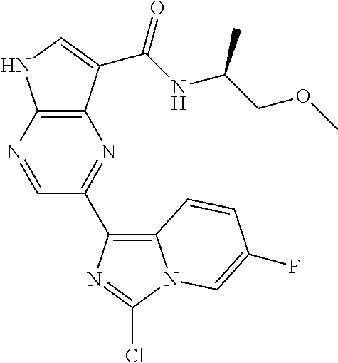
C12=C(N=CC(C3=C4N(C(Cl)=N3)C=C(F)C=C4)=N1)NC=C2C(NC(COC)C)=O
